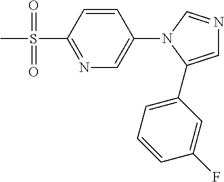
N1=C(S(C)(=O)=O)C=CC(N2C(C3=CC=CC(F)=C3)=CN=C2)=C1
